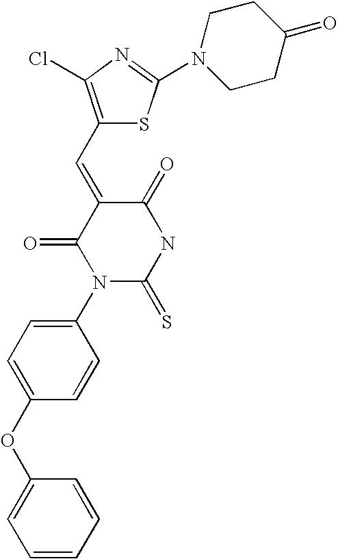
C1(OC2=CC=C(N3C(=S)NC(=O)C(=CC4=C(Cl)N=C(N5CCC(=O)CC5)S4)C3=O)C=C2)=CC=CC=C1
